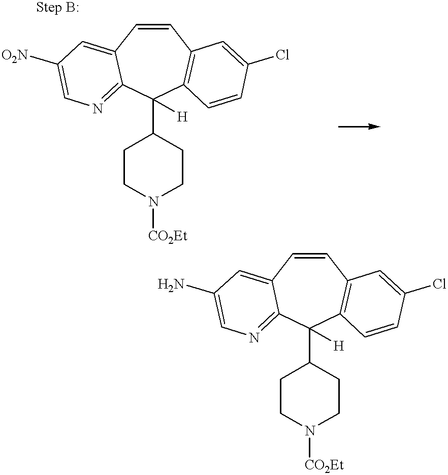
C1=CC2=CC([O2N])=CN=C2C(C2CCN([CO2Et])CC2)([H])C2=C1C=C(Cl)C=C2.C1=CC2=CC(N)=CN=C2C(C2CCN([CO2Et])CC2)([H])C2=C1C=C(Cl)C=C2
